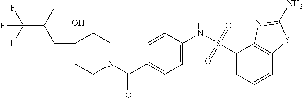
C1CN(C(C2=CC=C(NS(=O)(=O)C3=CC=CC4=C3N=C(N)S4)C=C2)=O)CCC1(O)CC(C(F)(F)F)C
